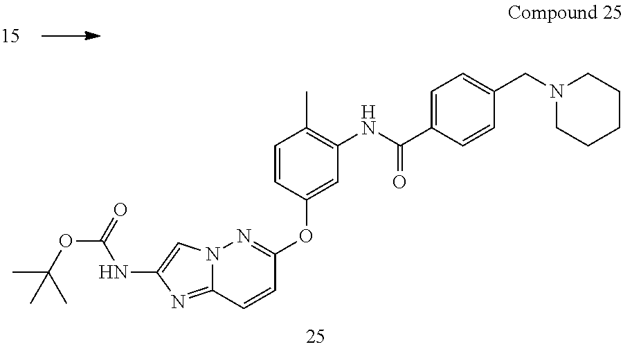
N12C(=NC(NC(OC(C)(C)C)=O)=C1)C=CC(OC1=CC(NC(C3=CC=C(CN4CCCCC4)C=C3)=O)=C(C)C=C1)=N2
